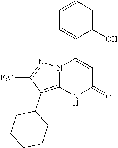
C1(O)=CC=CC=C1C1=CC(=O)NC2=C(C3CCCCC3)C([F3C])=NN12
